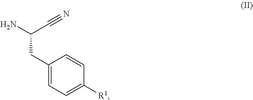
C1(CC(N)C#N)=CC=C([R1])C=C1
